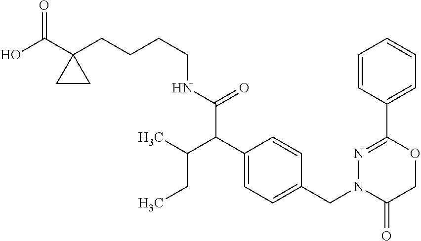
C1=CC(C2=NN(CC3=CC=C(C(C(C)CC)C(NCCCCC4(C(O)=O)CC4)=O)C=C3)C(=O)CO2)=CC=C1
